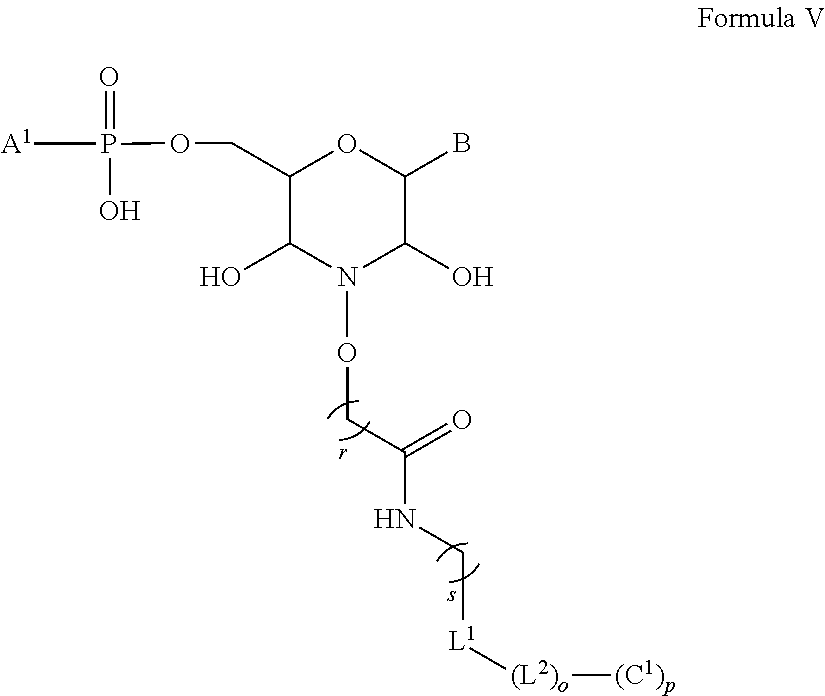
C1(COP([A1])(O)=O)C(O)N(OCC(NC[L1][(L2)o][(C1)p])=O)C(O)C(B)O1
